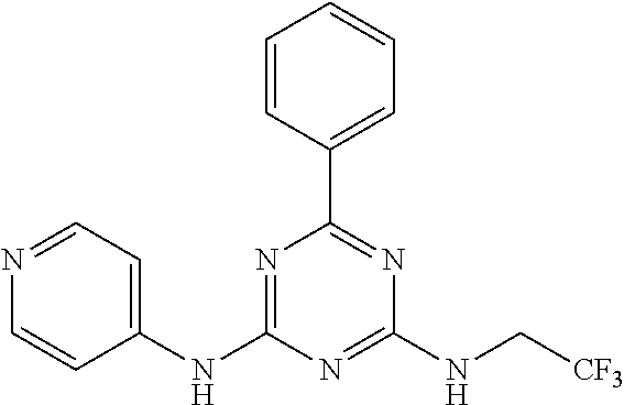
C1(NC2=NC(C3=CC=CC=C3)=NC(NC[CF3])=N2)=CC=NC=C1
